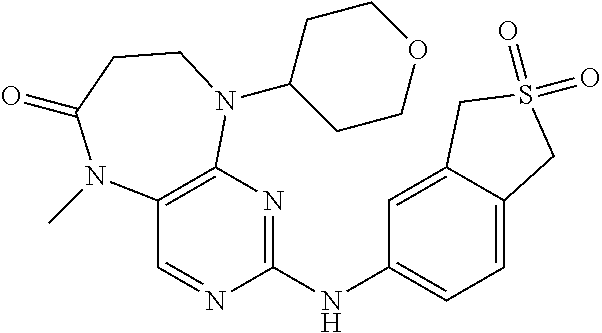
C12=C(N=C(NC3=CC=C4C(=C3)CS(=O)(=O)C4)N=C1)N(C1CCOCC1)CCC(=O)N2C
